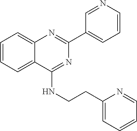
C1(C2=CC=CN=C2)=NC2=CC=CC=C2C(NCCC2=CC=CC=N2)=N1
